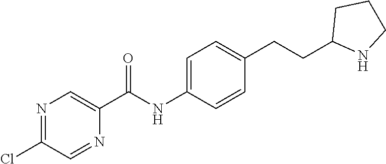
C1(C(NC2=CC=C(CCC3NCCC3)C=C2)=O)=CN=C(Cl)C=N1
